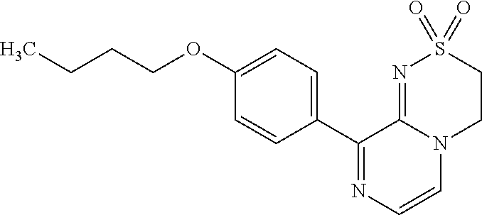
C1(OCCCC)=CC=C(C2=NC=CN3C2=NS(=O)(=O)CC3)C=C1
